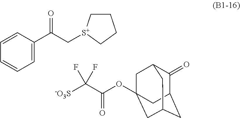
[-O3S]C(C(OC12CC3C(=O)C(CC(C1)C3)C2)=O)(F)F.C1=C(C(C[S+]2CCCC2)=O)C=CC=C1
